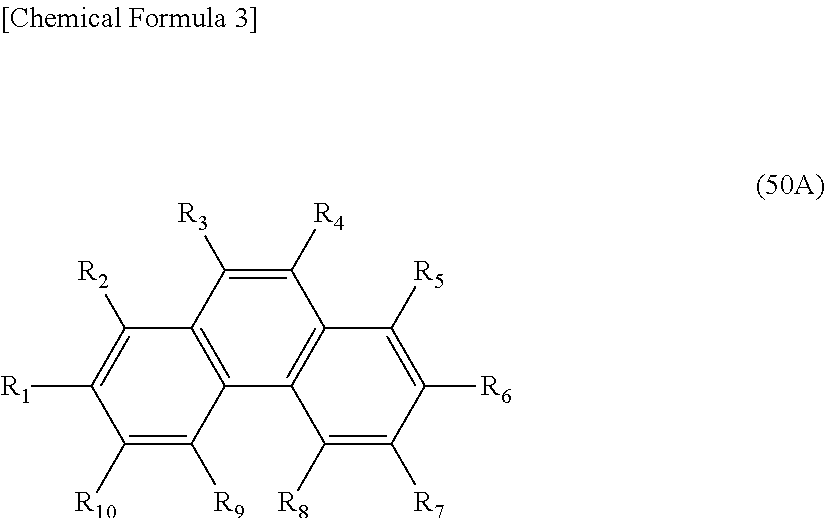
C1([R10])=C([R9])C2=C(C([R2])=C1[R1])C([R3])=C([R4])C1=C2C([R8])=C([R7])C([R6])=C1[R5]
